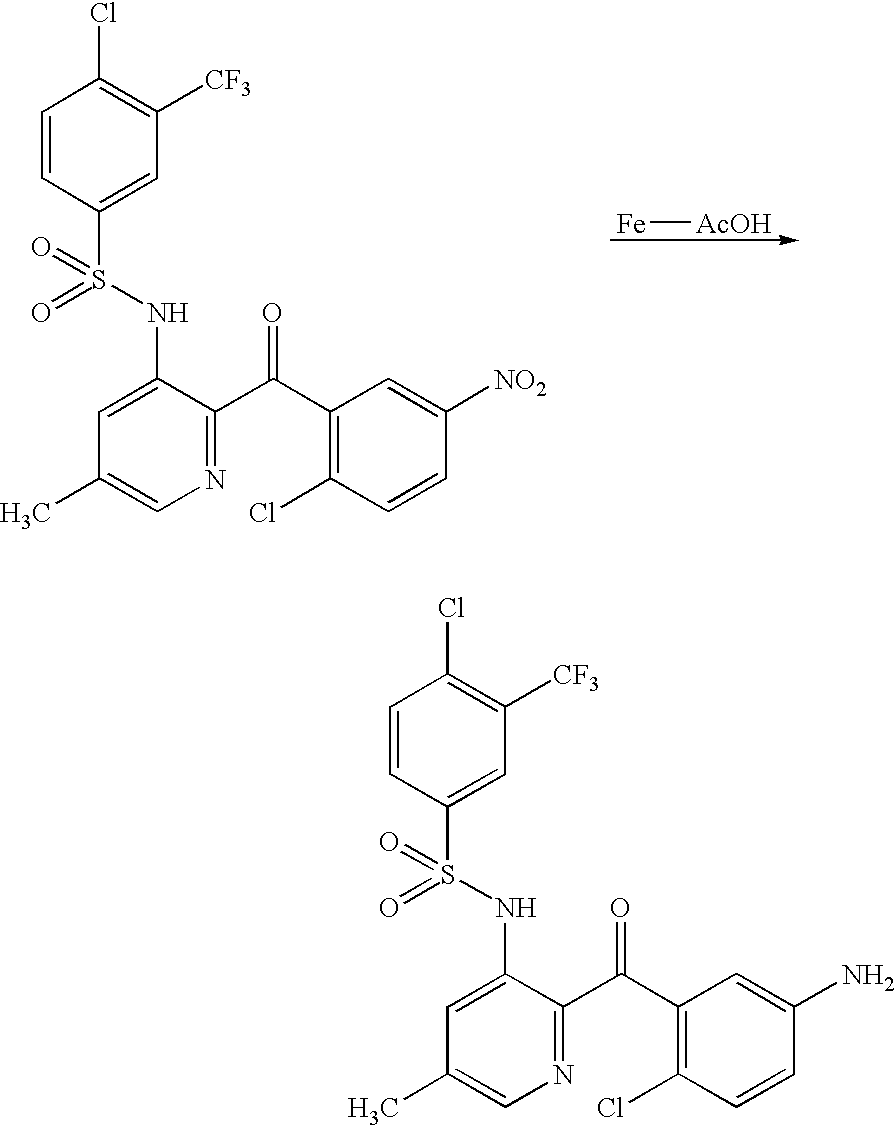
C1(C)=CN=C(C(C2=C(Cl)C=CC([NO2])=C2)=O)C(NS(C2=CC([CF3])=C(Cl)C=C2)(=O)=O)=C1.[Fe][AcOH].C1(C)=CN=C(C(C2=C(Cl)C=CC(N)=C2)=O)C(NS(C2=CC([CF3])=C(Cl)C=C2)(=O)=O)=C1
